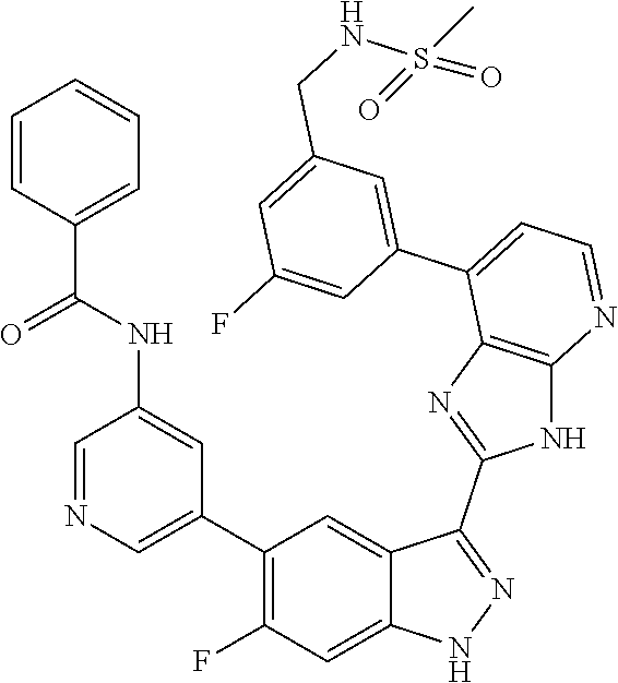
C1=NC=C(C2=C(F)C=C3C(=C2)C(C2=NC4=C(N2)N=CC=C4C2=CC(CNS(=O)(C)=O)=CC(F)=C2)=NN3)C=C1NC(C1=CC=CC=C1)=O
